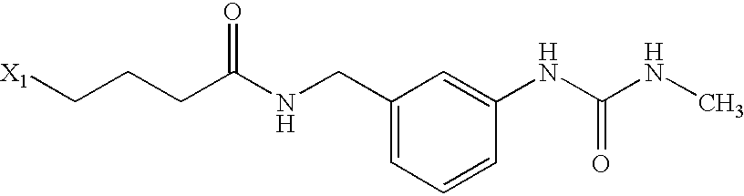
[X1]CCCC(NCC1=CC=CC(NC(NC)=O)=C1)=O
